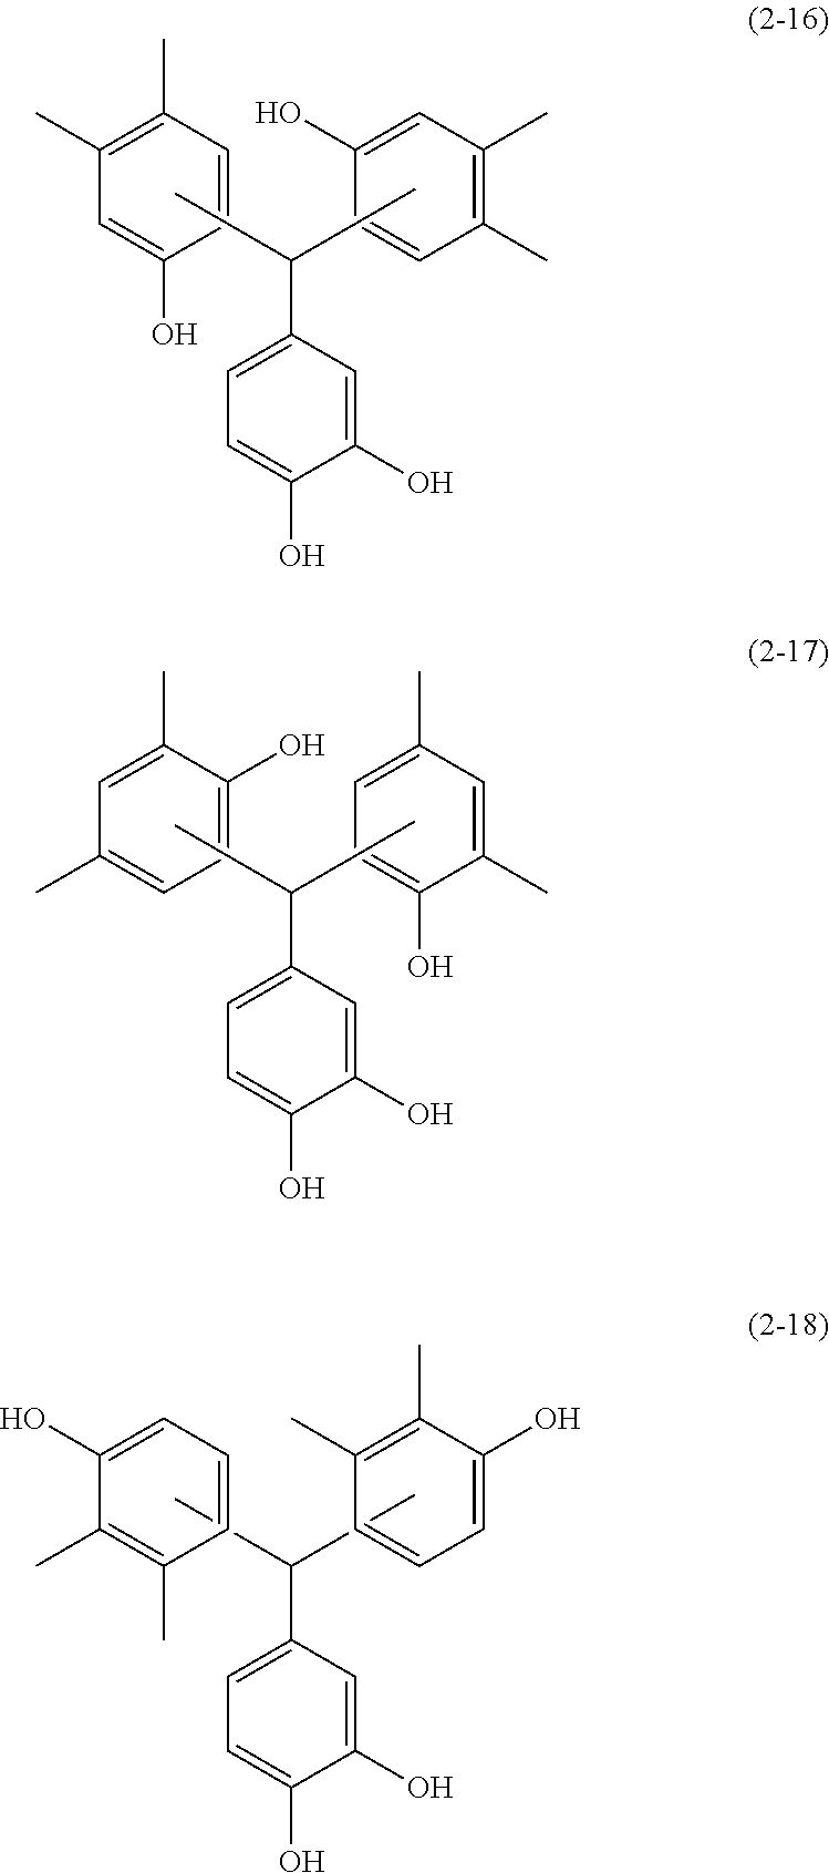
C1=CC(C)=C(C)C=C1O.C1(C)=C(C)C=CC(O)=C1.C1(C(C)C)=CC=C(O)C(O)=C1.C1(C(C)C)=CC=C(O)C(O)=C1.C1=C(O)C(C)=CC(C)=C1.C1=C(C)C(O)=CC=C1C.C(C)(C)C1=CC=C(O)C(O)=C1.C1(O)=CC=CC(C)=C1C.C1=CC=C(O)C(C)=C1C
